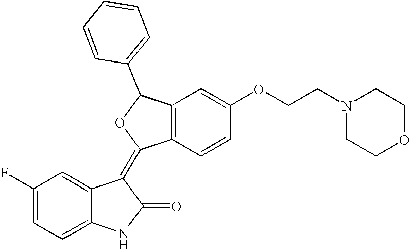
C1=C2C(=CC=C1F)NC(=O)C2=C1C2=C(C=C(OCCN3CCOCC3)C=C2)C(C2=CC=CC=C2)O1
